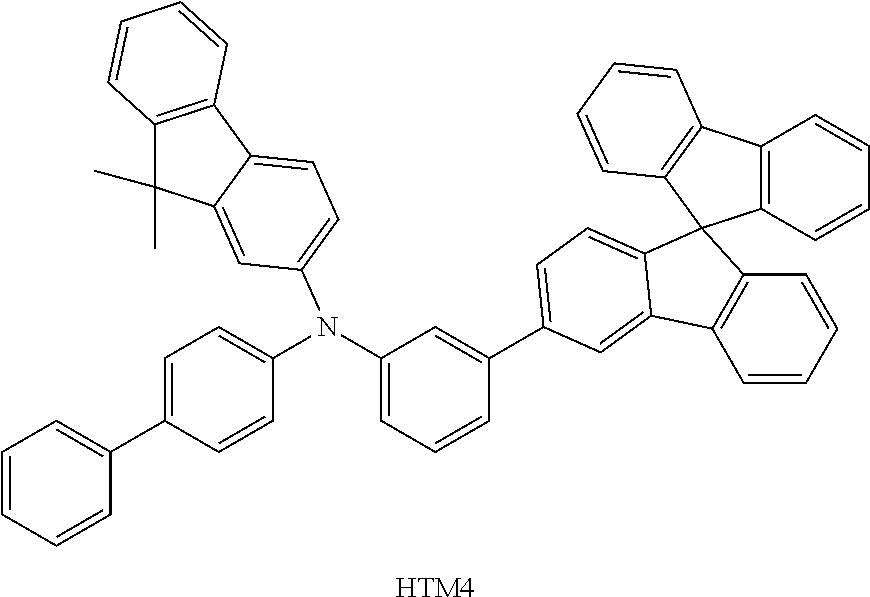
C1=C(C2=CC=CC=C2)C=CC(N(C2=CC=CC(C3=CC=C4C(=C3)C3=C(C=CC=C3)C43C4=C(C=CC=C4)C4=C3C=CC=C4)=C2)C2=CC=C3C(=C2)C(C)(C)C2=C3C=CC=C2)=C1.[HTM4]
